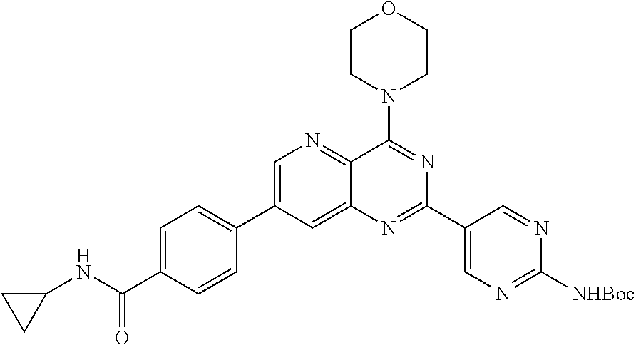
C1=C(C(NC2CC2)=O)C=CC(C2=CN=C3C(=C2)N=C(C2=CN=C([NHBoc])N=C2)N=C3N2CCOCC2)=C1
